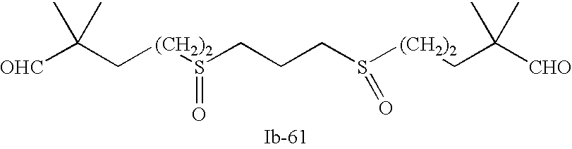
S(CCCS([(CH2)2]CC([CHO])(C)C)=O)([(CH2)2]CC([OHC])(C)C)=O
